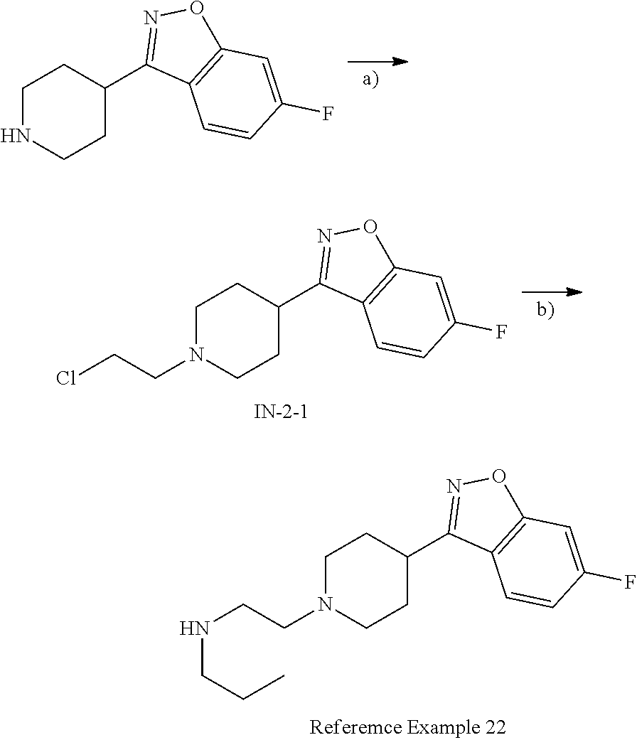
C1NCCC(C2=NOC3=C2C=CC(F)=C3)C1.C1N(CCCl)CCC(C2=NOC3=C2C=CC(F)=C3)C1.C1N(CCNCCC)CCC(C2=NOC3=C2C=CC(F)=C3)C1
